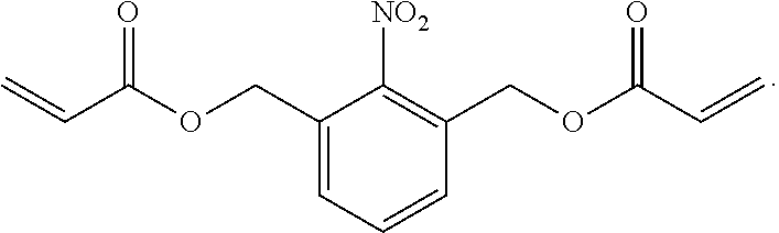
C(C(OCC1=CC=CC(COC(C=C)=O)=C1[NO2])=O)=C
